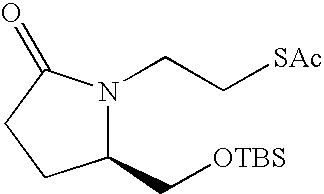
N1(CC[SAc])C(C[OTBS])CCC1=O
